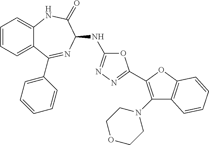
C1=CC=C2C(=C1)NC(=O)C(NC1=NN=C(C3=C(N4CCOCC4)C4=C(O3)C=CC=C4)O1)N=C2C1=CC=CC=C1
